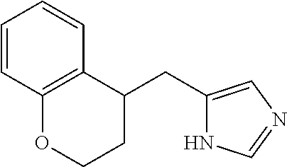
C12=C(C(CC3=CN=CN3)CCO1)C=CC=C2
